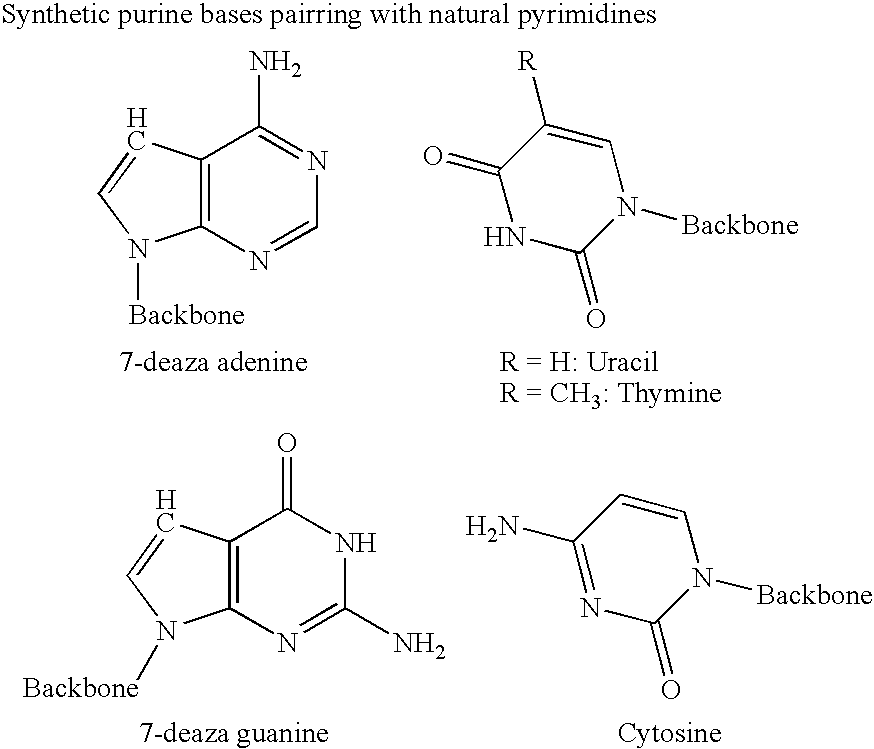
C12=C(C=CN1[Backbone])C(N)=NC=N2.N1C(=O)N([Backbone])C=C([R])C1=O.N1=C(N)C=CN([Backbone])C1=O.C12=C(C=CN1[Backbone])C(=O)NC(N)=N2
